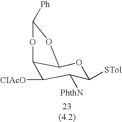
C12C([CIAcO])C([PhthN])C([STol])OC1OC([Ph])O2
